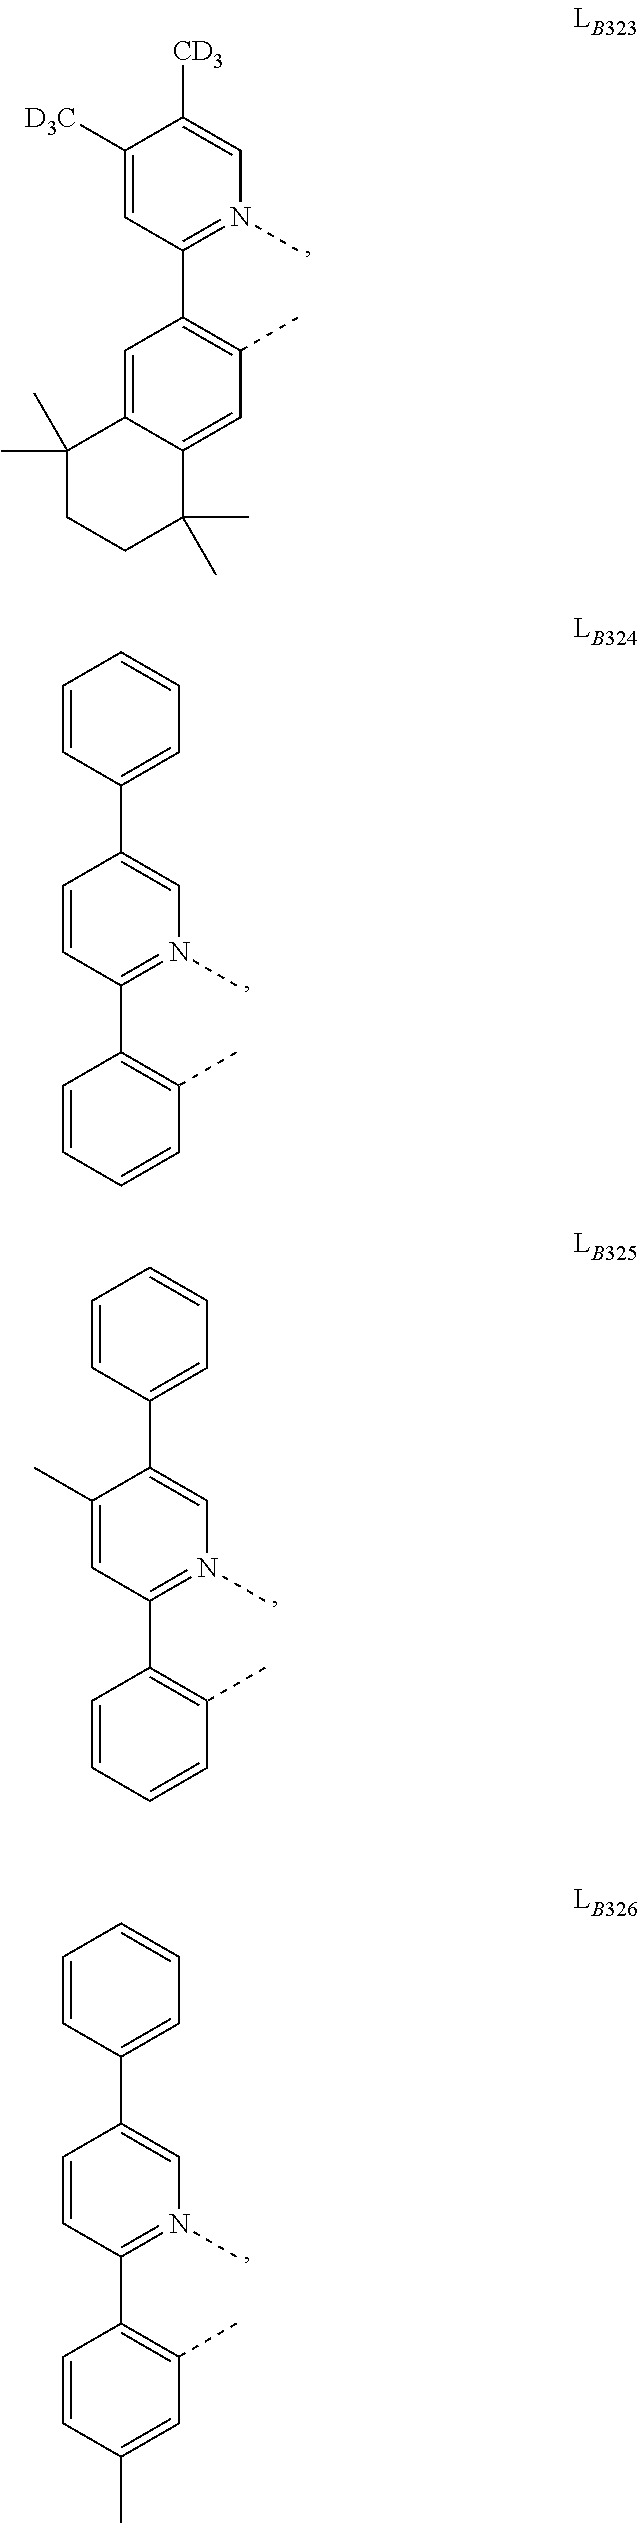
C1(C2=C(C)C=C3C(=C2)C(C)(C)CCC3(C)C)=N(C)C=C([CD3])C([D3C])=C1.C1(C2=C(C)C=CC=C2)=N(C)C=C(C2=CC=CC=C2)C=C1.C1(C2=C(C)C=CC=C2)=N(C)C=C(C2=CC=CC=C2)C(C)=C1.C1(C2=C(C)C=C(C)C=C2)=N(C)C=C(C2=CC=CC=C2)C=C1
